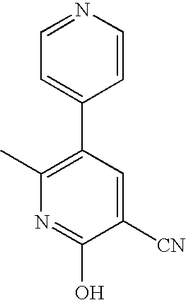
C1(C2=CC=NC=C2)=C(C)N=C(O)C([CN])=C1
